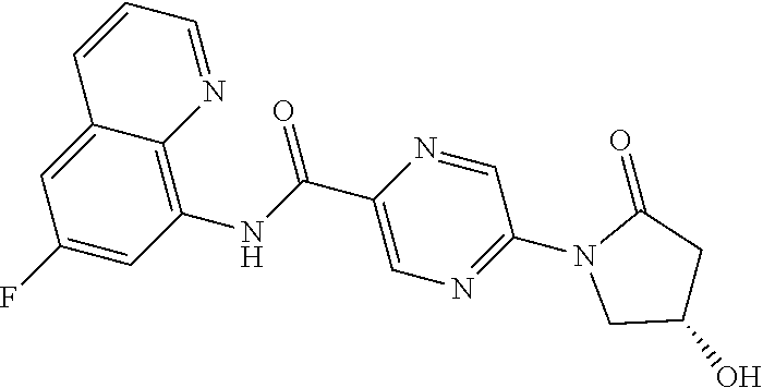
C12=CC(F)=CC(NC(C3=CN=C(N4CC(O)CC4=O)C=N3)=O)=C1N=CC=C2
